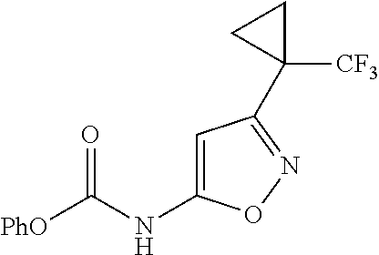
[PhO]C(NC1=CC(C2([CF3])CC2)=NO1)=O
